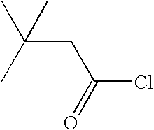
C(CC(=O)Cl)(C)(C)C
